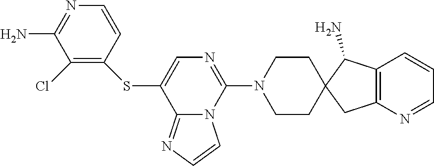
C12=C(N=CC=C1)CC1(C2N)CCN(C2=NC=C(SC3=C(Cl)C(N)=NC=C3)C3=NC=CN23)CC1
